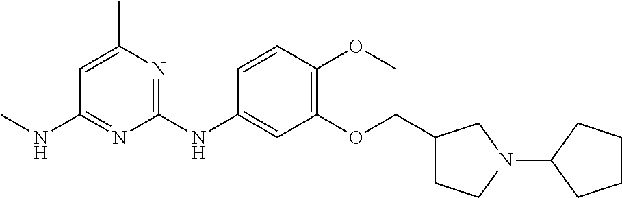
C1=C(C)N=C(NC2=CC(OCC3CCN(C4CCCC4)C3)=C(OC)C=C2)N=C1NC
